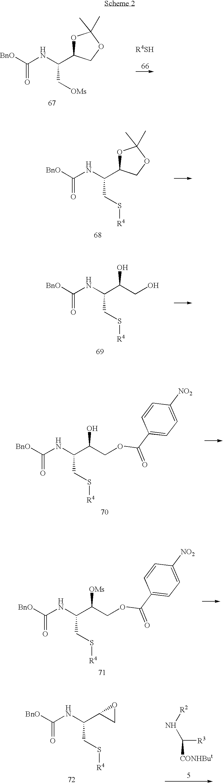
[BnO]C(NC(C1OC(C)(C)OC1)CS[R4])=O.[BnO]C(NC(C(O)CO)CS[R4])=O.[BnO]C(NC(C(O)COC(=O)C1=CC=C([NO2])C=C1)CS[R4])=O.[BnO]C(NC(C([OMs])COC(=O)C1=CC=C([NO2])C=C1)CS[R4])=O.[R2]NC([R3])[CONHBut].[BnO]C(NC(C1OC1)CS[R4])=O.[BnO]C(NC(C1OC(C)(C)OC1)C[OMs])=O
